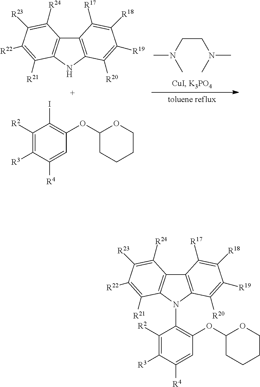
C(CN(C)C)N(C)C.C12=C(NC3=C1C([R24])=C([R23])C([R22])=C3[R21])C([R20])=C([R19])C([R18])=C2[R17].C1([R2])=C([R3])C([R4])=CC(OC2OCCCC2)=C1I.C12=C(C([R20])=C([R19])C([R18])=C1[R17])N(C1=C(OC3OCCCC3)C=C([R4])C([R3])=C1[R2])C1=C2C([R24])=C([R23])C([R22])=C1[R21]
